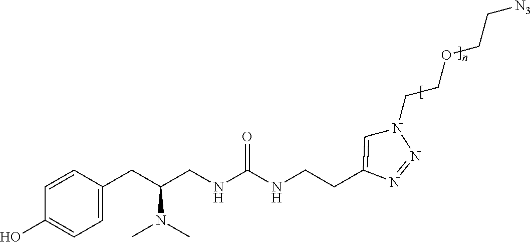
C1=C(CC(CNC(NCCC2=CN(CCOCC[N3])N=N2)=O)N(C)C)C=CC(O)=C1
